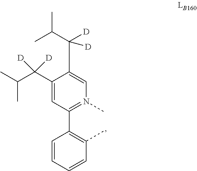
C1=CC=CC(C)=C1C1=N(C)C=C(C(C(C)C)([D])[D])C(C(C(C)C)([D])[D])=C1
